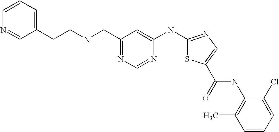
C1(CNCCC2=CC=CN=C2)=NC=NC(NC2=NC=C(C(=O)NC3=C(C)C=CC=C3Cl)S2)=C1
